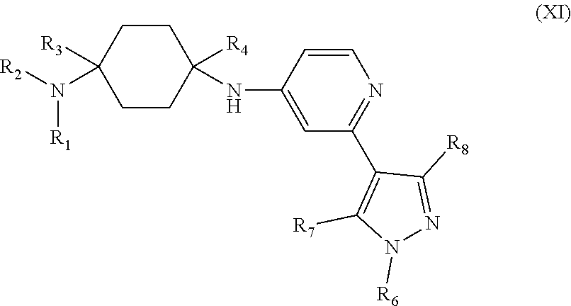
C1CC([R4])(NC2=CC(C3=C([R7])N([R6])N=C3[R8])=NC=C2)CCC1([R3])N([R2])[R1]
